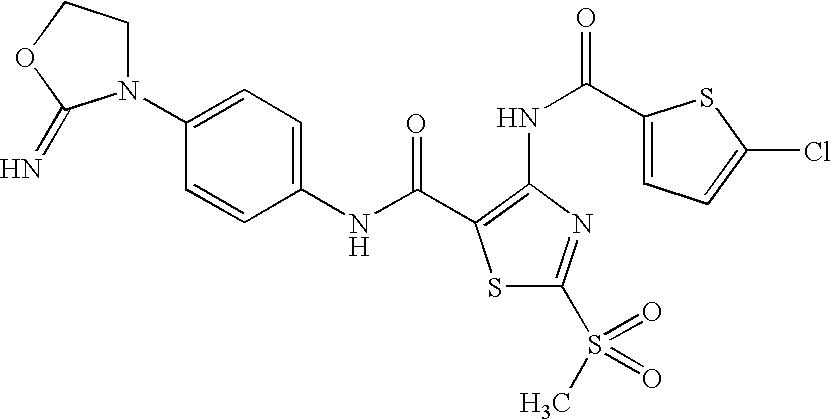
C1(NC(=O)C2=C(NC(C3=CC=C(Cl)S3)=O)N=C(S(=O)(C)=O)S2)=CC=C(N2CCOC2=N)C=C1
